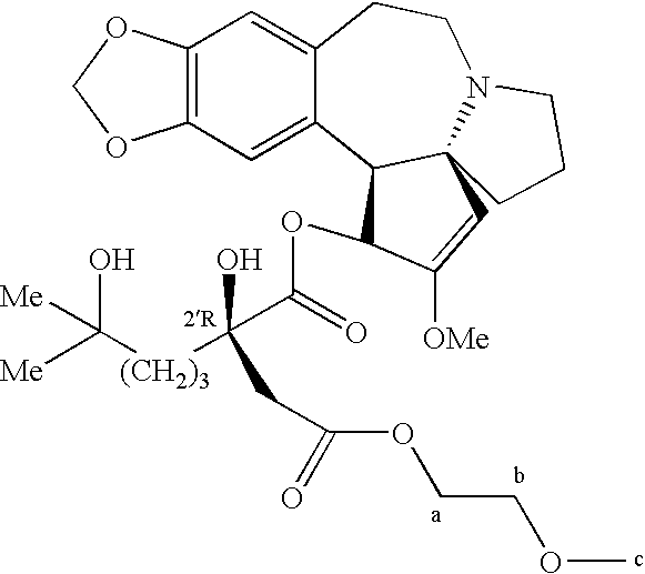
C12=C(C=C3C(=C1)CCN1C4(C3C(OC(=O)C([(CH2)3]C([Me])(O)[Me])(O)CC(=O)OCCOC)C([OMe])=C4)CCC1)OCO2
